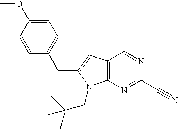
COC1=CC=C(CC2=CC3=C(N=C(C#N)N=C3)N2CC(C)(C)C)C=C1
